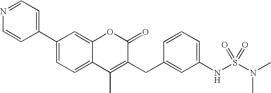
C12=CC=C(C3=CC=NC=C3)C=C1OC(=O)C(CC1=CC(NS(=O)(N(C)C)=O)=CC=C1)=C2C
